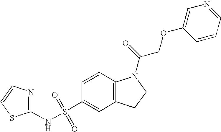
C1(NS(C2=CC3=C(C=C2)N(C(=O)COC2=CN=CC=C2)CC3)(=O)=O)=NC=CS1
